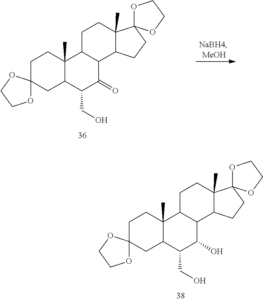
C1CC2(C)C(CC13OCCO3)C(CO)C(O)C1C2CCC2(C)C1CCC21OCCO1.C1CC2(C)C(CC13OCCO3)C(CO)C(=O)C1C2CCC2(C)C1CCC21OCCO1
